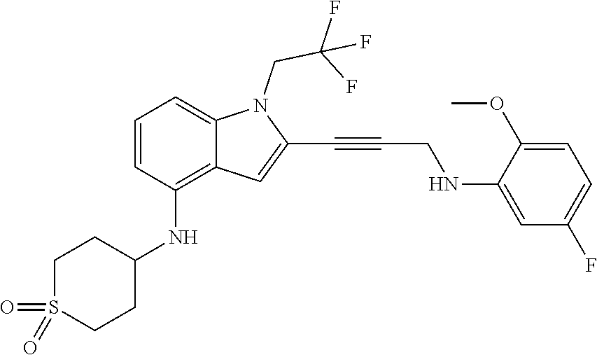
C1=C(NCC#CC2=CC3=C(NC4CCS(=O)(=O)CC4)C=CC=C3N2CC(F)(F)F)C(OC)=CC=C1F
